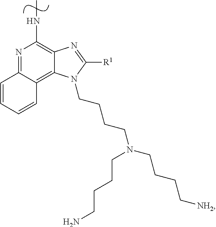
N1=C2C(=C3C(=C1NC)N=C([R1])N3CCCCN(CCCC[NH2])CCCCN)C=CC=C2
